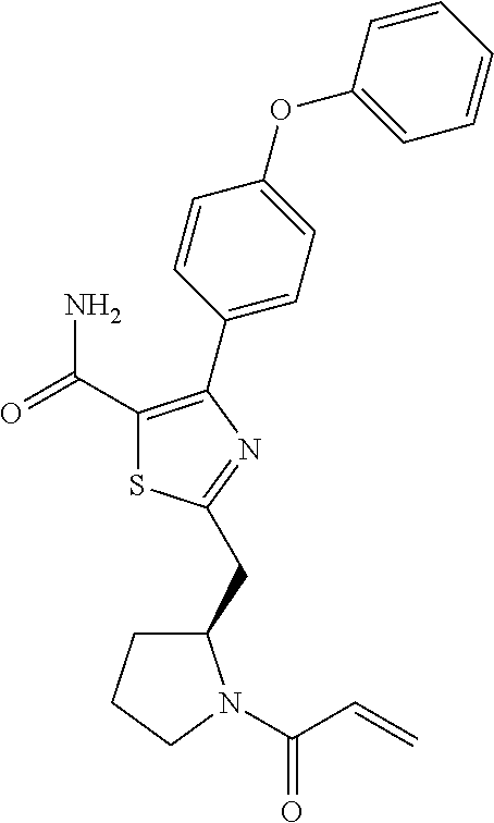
C1(C(=O)N)=C(C2=CC=C(OC3=CC=CC=C3)C=C2)N=C(CC2CCCN2C(C=C)=O)S1
